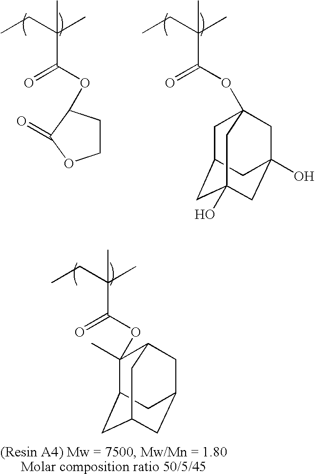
C12CC3CC(CC(C3)C1(C)OC(C(CC)(C)C)=O)C2.C1C2CC3(O)CC(O)(CC1(OC(C(CC)(C)C)=O)C3)C2.CCC(C)(C)C(=O)OC1CCOC1=O
